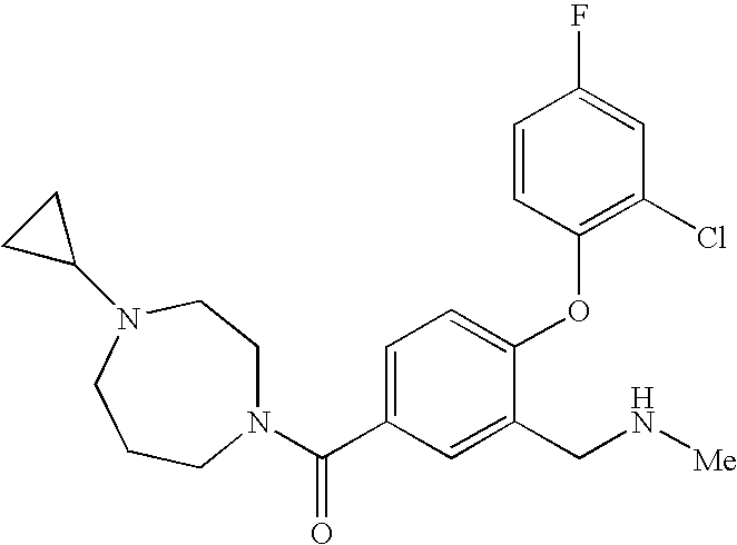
N1(C(=O)C2=CC=C(OC3=C(Cl)C=C(F)C=C3)C(CN[Me])=C2)CCN(C2CC2)CCC1
